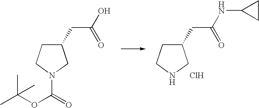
C1(CC(O)=O)CCN(C(OC(C)(C)C)=O)C1.C1(CC(NC2CC2)=O)CCNC1.Cl
